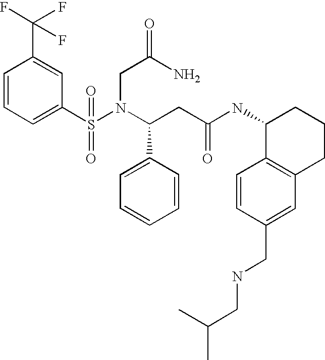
N(C(CC(NC1C2=C(CCC1)C=C(CNCC(C)C)C=C2)=O)C1=CC=CC=C1)(CC(=O)N)S(C1=CC=CC(C(F)(F)F)=C1)(=O)=O
